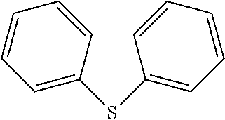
C1=C(SC2=CC=CC=C2)C=CC=C1
